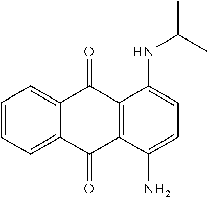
C1=CC=C2C(=C1)C(=O)C1=C(C2=O)C(N)=CC=C1NC(C)C
